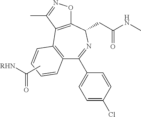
C12=C(C=CC=C1)C1=C(C(CC(NC)=O)N=C2C2=CC=C(Cl)C=C2)ON=C1C.CC([RHN])=O
